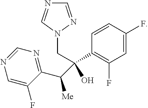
C1=NN(CC(C2=C(F)C=C(F)C=C2)(O)C(C2=NC=NC=C2F)[Me])C=N1
